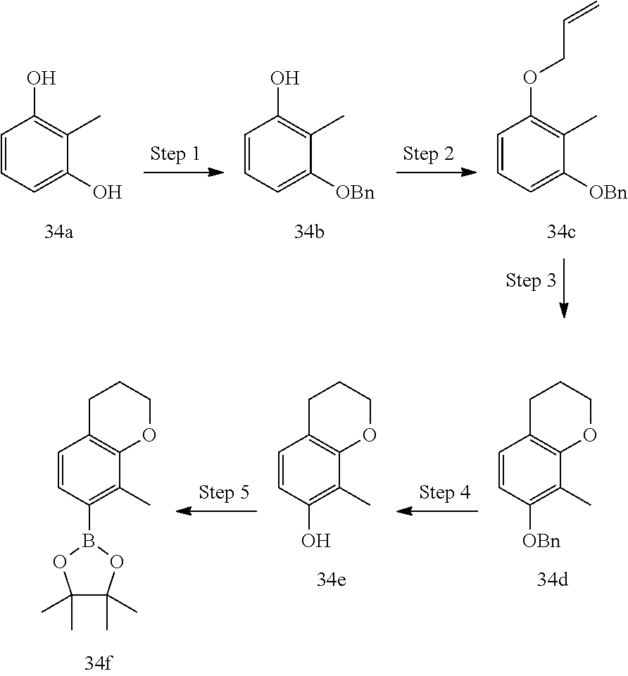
C1=CC=C(O)C(C)=C1O.C1=CC=C([OBn])C(C)=C1O.C1=CC=C([OBn])C(C)=C1OCC=C.C1C2=C(OCC1)C(C)=C([OBn])C=C2.C1C2=C(OCC1)C(C)=C(O)C=C2.C1C2=C(OCC1)C(C)=C(B1OC(C)(C)C(C)(C)O1)C=C2
